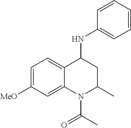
C1=C([MeO])C=C2C(=C1)C(NC1=CC=CC=C1)CC(C)N2C(C)=O
